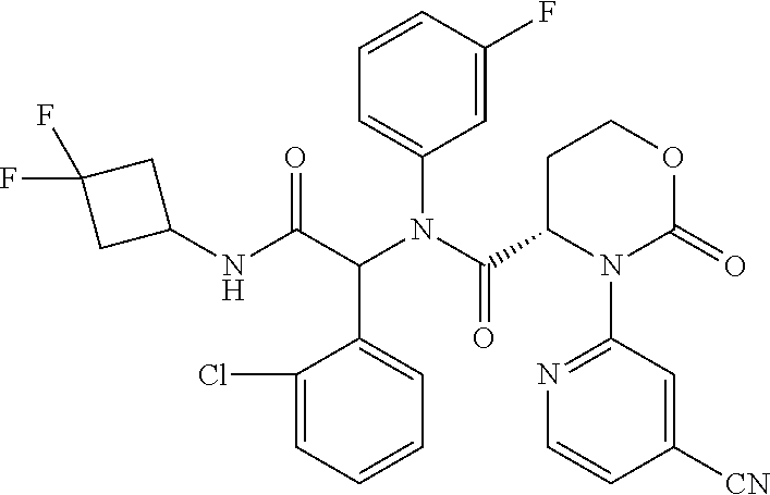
C1(NC(C(N(C(=O)C2N(C3=NC=CC([CN])=C3)C(=O)OCC2)C2=CC=CC(F)=C2)C2=CC=CC=C2Cl)=O)CC(F)(F)C1
